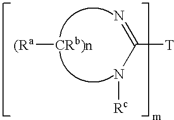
[T]C(=N)N[Rc].[CRb)n][(Ra]
